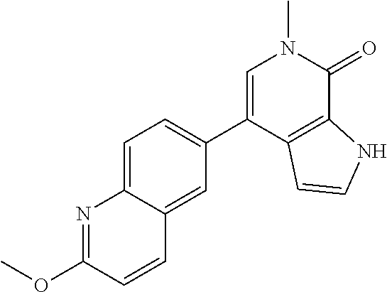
C1(C2=CC=C3C(=C2)C=CC(OC)=N3)=CN(C)C(=O)C2=C1C=CN2
